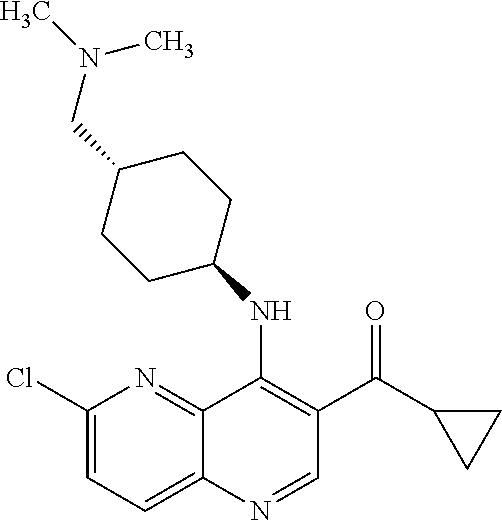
C1(Cl)=CC=C2C(=N1)C(NC1CCC(CN(C)C)CC1)=C(C(=O)C1CC1)C=N2
